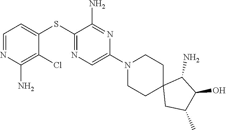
S(C1=NC=C(N2CCC3(CC2)CC(C)C(O)C3N)N=C1N)C1=CC=NC(N)=C1Cl
